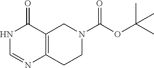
N1C=NC2=C(C1=O)CN(C(=O)OC(C)(C)C)CC2
